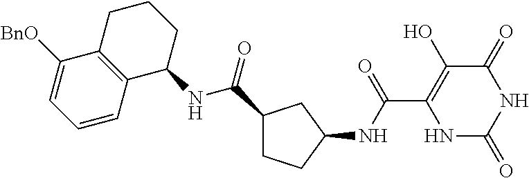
C(C1=C(O)C(=O)NC(=O)N1)(=O)NC1CC(C(NC2CCCC3=C2C=CC=C3[BnO])=O)CC1
